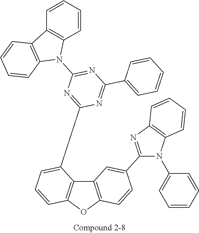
N1(C2=CC=CC=C2)C2=C(N=C1C1=CC3=C(OC4=C3C(C3=NC(N5C6=C(C=CC=C6)C6=C5C=CC=C6)=NC(C5=CC=CC=C5)=N3)=CC=C4)C=C1)C=CC=C2
